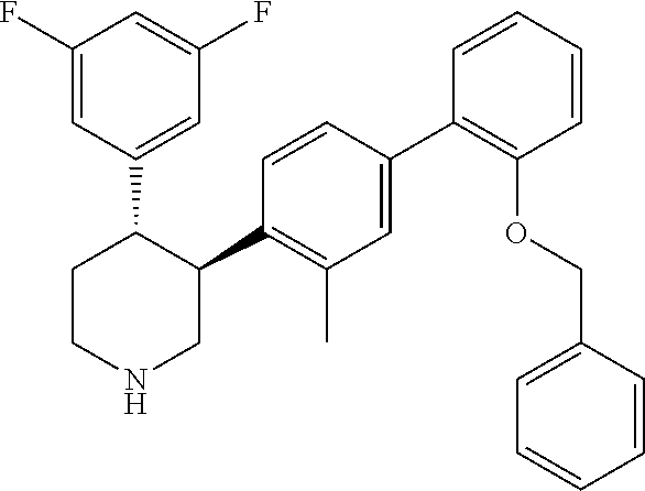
C1=C(C2=C(OCC3=CC=CC=C3)C=CC=C2)C=CC(C2C(C3=CC(F)=CC(F)=C3)CCNC2)=C1C
